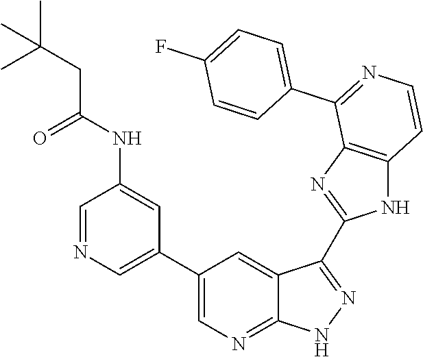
C1=NC=C(C2=CN=C3C(=C2)C(C2=NC4=C(N2)C=CN=C4C2=CC=C(F)C=C2)=NN3)C=C1NC(CC(C)(C)C)=O
